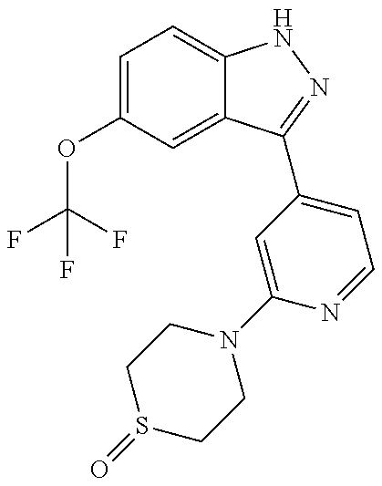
C1(OC(F)(F)F)=CC=C2C(=C1)C(C1=CC=NC(N3CCS(=O)CC3)=C1)=NN2
